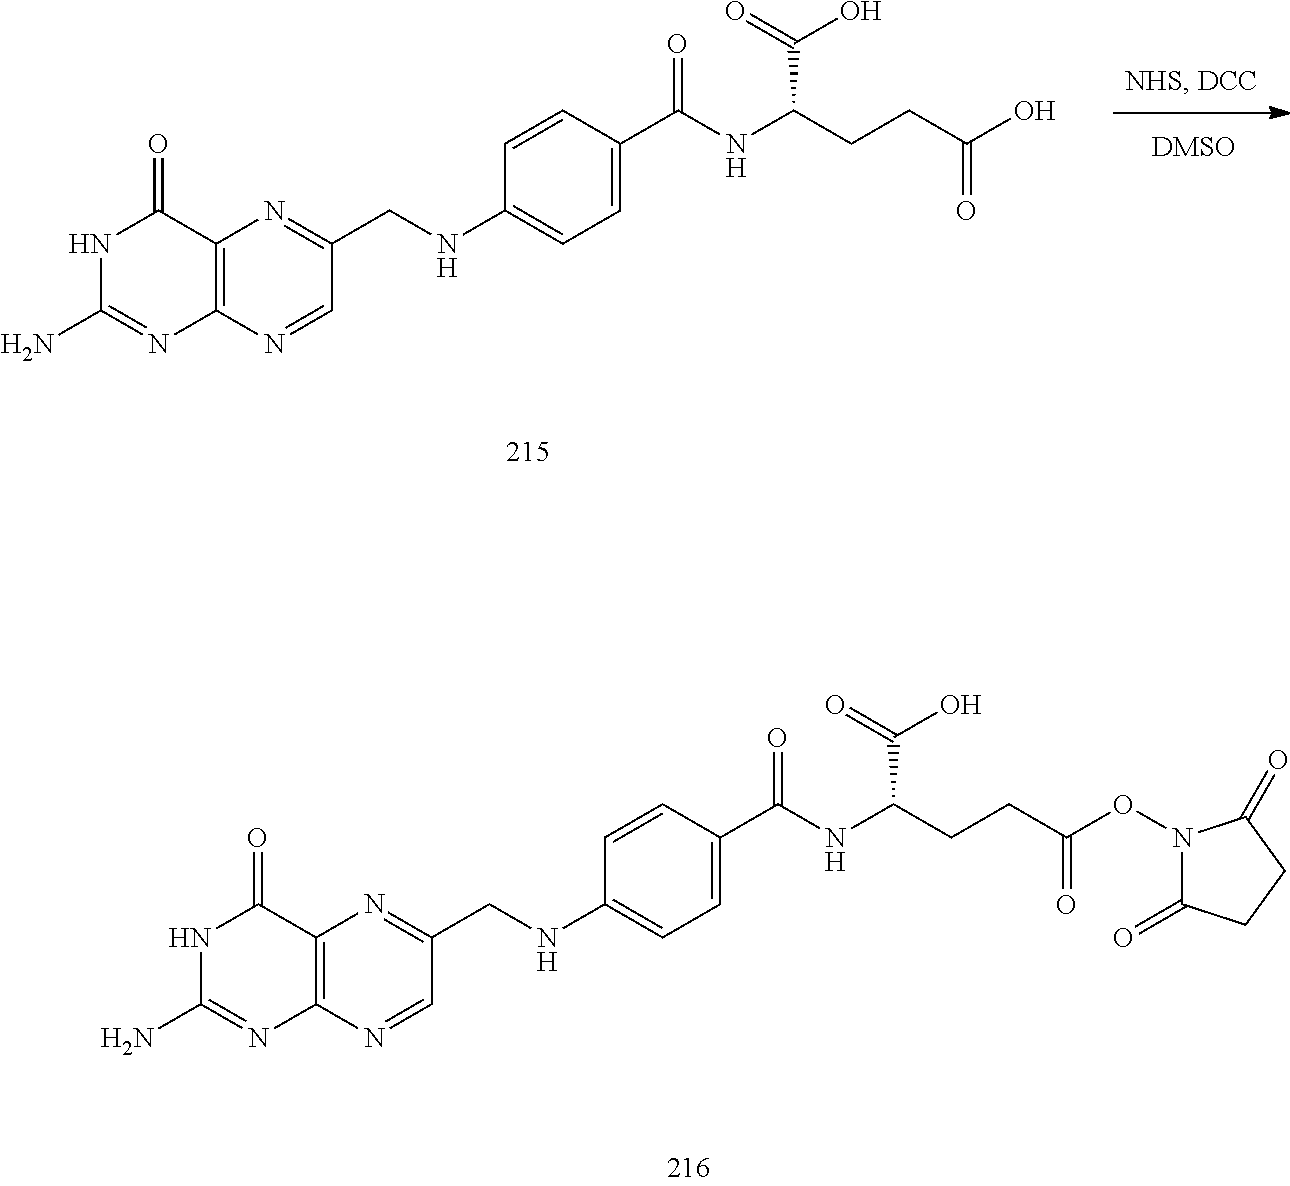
C12=C(N=CC(CNC3=CC=C(C(NC(CCC(O)=O)C(=O)O)=O)C=C3)=N1)N=C(N)NC2=O.C12=C(N=CC(CNC3=CC=C(C(NC(CCC(ON4C(=O)CCC4=O)=O)C(=O)O)=O)C=C3)=N1)N=C(N)NC2=O
